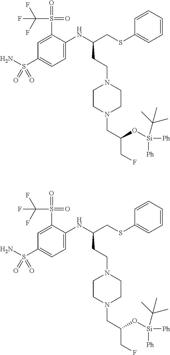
C1=CC=CC(SCC(NC2=CC=C(S(N)(=O)=O)C=C2S(=O)(=O)C(F)(F)F)CCN2CCN(CC(CF)O[Si]([Ph])([Ph])C(C)(C)C)CC2)=C1.C1=CC=CC(SCC(NC2=CC=C(S(N)(=O)=O)C=C2S(=O)(=O)C(F)(F)F)CCN2CCN(CC(CF)O[Si]([Ph])([Ph])C(C)(C)C)CC2)=C1
